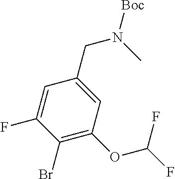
C1(Br)=C(OC(F)F)C=C(CN(C)[Boc])C=C1F
